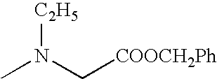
CN(C[COOCH2Ph])[C2H5]
